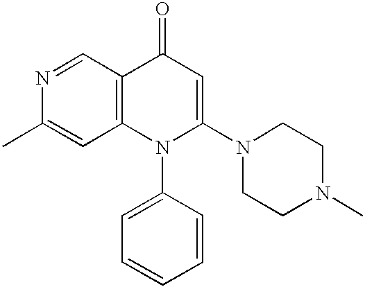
N1=CC2=C(C=C1C)N(C1=CC=CC=C1)C(N1CCN(C)CC1)=CC2=O
